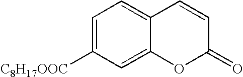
C1=C([C8H17OOC])C=C2C(=C1)C=CC(=O)O2
